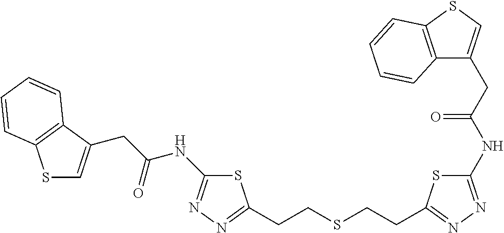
S1C=C(CC(NC2=NN=C(CCSCCC3=NN=C(NC(CC4=CSC5=C4C=CC=C5)=O)S3)S2)=O)C2=C1C=CC=C2
